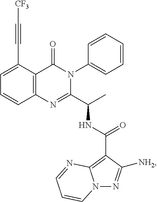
C1(C#C[CF3])=CC=CC2=C1C(=O)N(C1=CC=CC=C1)C(C(C)NC(C1=C3N(N=C1[NH2])C=CC=N3)=O)=N2
